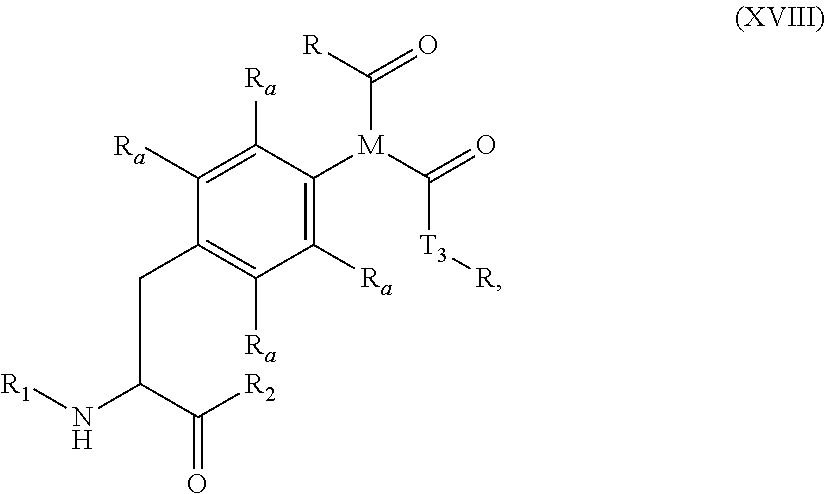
C1([Ra])=C([M](C(=O)[T3][R])C([R])=O)C([Ra])=C([Ra])C(CC(N[R1])C([R2])=O)=C1[Ra]
